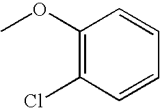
C1(OC)=C(Cl)C=CC=C1
